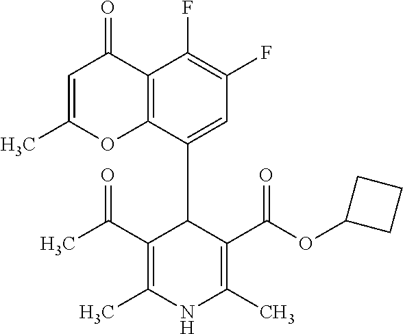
C12=C(C(C3C(C(=O)C)=C(C)NC(C)=C3C(OC3CCC3)=O)=CC(F)=C1F)OC(C)=CC2=O
